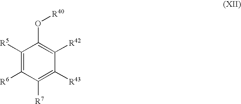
C1([R5])=C([R6])C([R7])=C([R43])C([R42])=C1O[R40]
